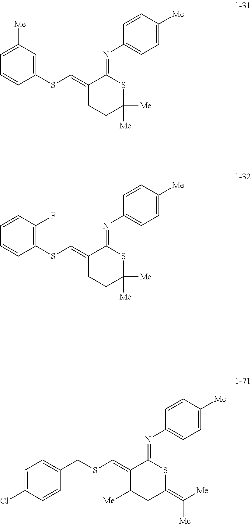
C1(SC=C2CCC([Me])([Me])SC2=NC2=CC=C([Me])C=C2)=CC([Me])=CC=C1.C1(SC=C2CCC([Me])([Me])SC2=NC2=CC=C([Me])C=C2)=C(F)C=CC=C1.C(SC=C1C([Me])CC(=C([Me])[Me])SC1=NC1=CC=C([Me])C=C1)C1=CC=C(Cl)C=C1
